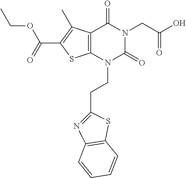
C12=C(N(CCC3=NC4=C(S3)C=CC=C4)C(=O)N(CC(O)=O)C1=O)SC(C(=O)OCC)=C2C
